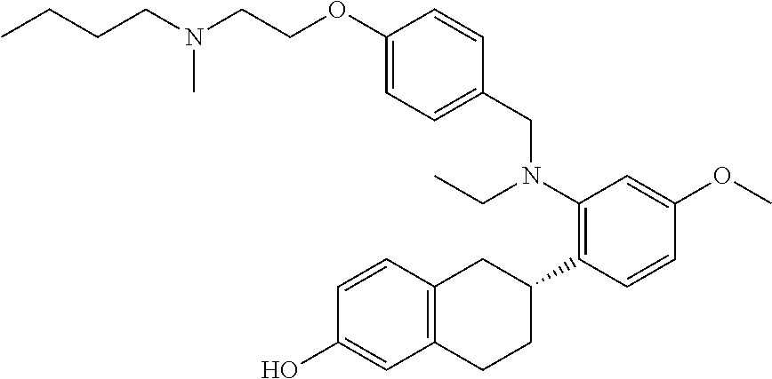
C1(OCCN(CCCC)C)=CC=C(CN(C2=C(C3CC4=C(CC3)C=C(O)C=C4)C=CC(OC)=C2)CC)C=C1
